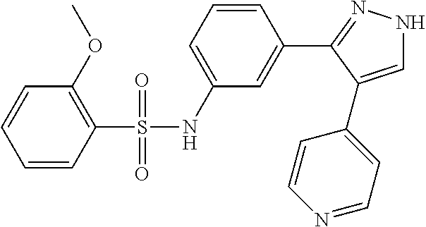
C1(OC)=C(S(=O)(=O)NC2=CC=CC(C3=NNC=C3C3=CC=NC=C3)=C2)C=CC=C1
